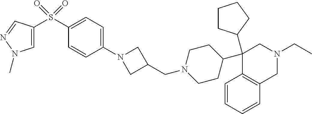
C1(C2CCN(CC3CN(C4=CC=C(S(=O)(=O)C5=CN(C)N=C5)C=C4)C3)CC2)(C2CCCC2)C2=C(CN(CC)C1)C=CC=C2
